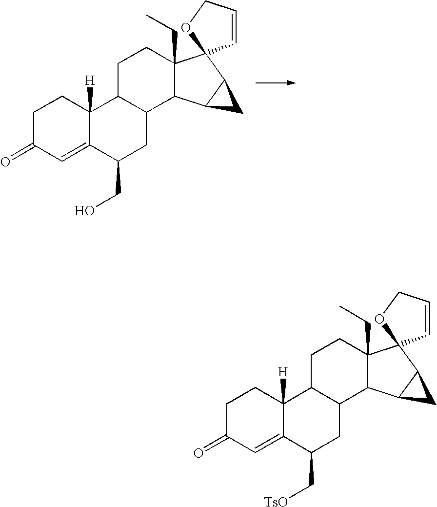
C1C(=O)C=C2C([H])(C1)C1C(CC2CO)C2C(CC)(CC1)C1(C3C2C3)C=CCO1.C1C(=O)C=C2C([H])(C1)C1C(CC2C[TsO])C2C(CC)(CC1)C1(C3C2C3)C=CCO1
